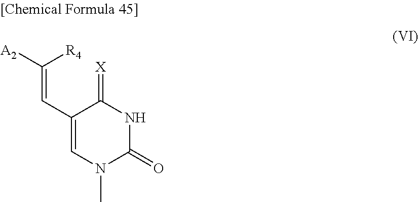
C(=CC1=CN(C)C(=O)NC1=[X])([R4])[A2]
